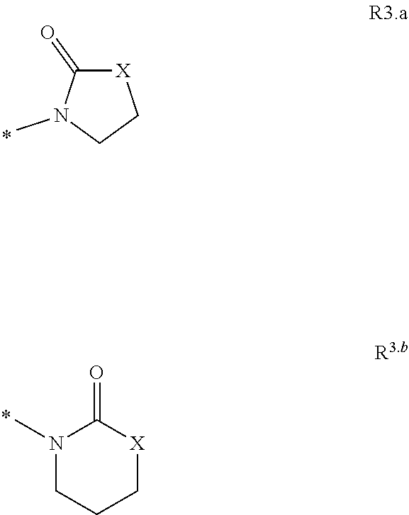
[X]1C(=O)N(C)CC1.N1(C)CCC[X]C1=O
